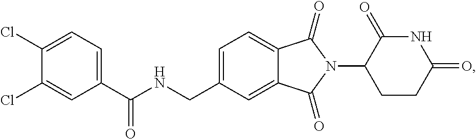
C1=C(CNC(C2=CC=C(Cl)C(Cl)=C2)=O)C=C2C(=C1)C(=O)N(C1CCC(=O)NC1=O)C2=O
